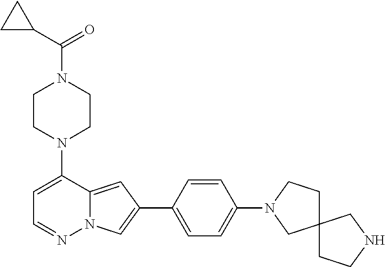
N1(C2=CC=NN3C2=CC(C2=CC=C(N4CC5(CC4)CCNC5)C=C2)=C3)CCN(C(C2CC2)=O)CC1
